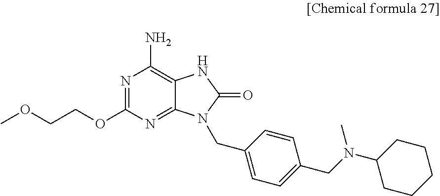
COCCOC1=NC(N)=C2C(=N1)N(CC1=CC=C(CN(C)C3CCCCC3)C=C1)C(=O)N2
